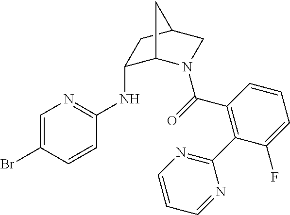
C1=C(Br)C=CC(NC2C3N(C(=O)C4=C(C5=NC=CC=N5)C(F)=CC=C4)CC(C2)C3)=N1
